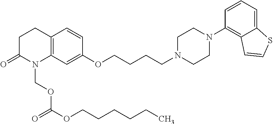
C12=C(C=C(OCCCCN3CCN(C4=C5C(=CC=C4)SC=C5)CC3)C=C1)N(COC(OCCCCCC)=O)C(=O)CC2
